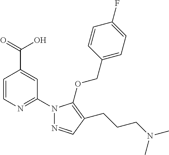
C1=CN=C(N2N=CC(CCCN(C)C)=C2OCC2=CC=C(F)C=C2)C=C1C(=O)O
